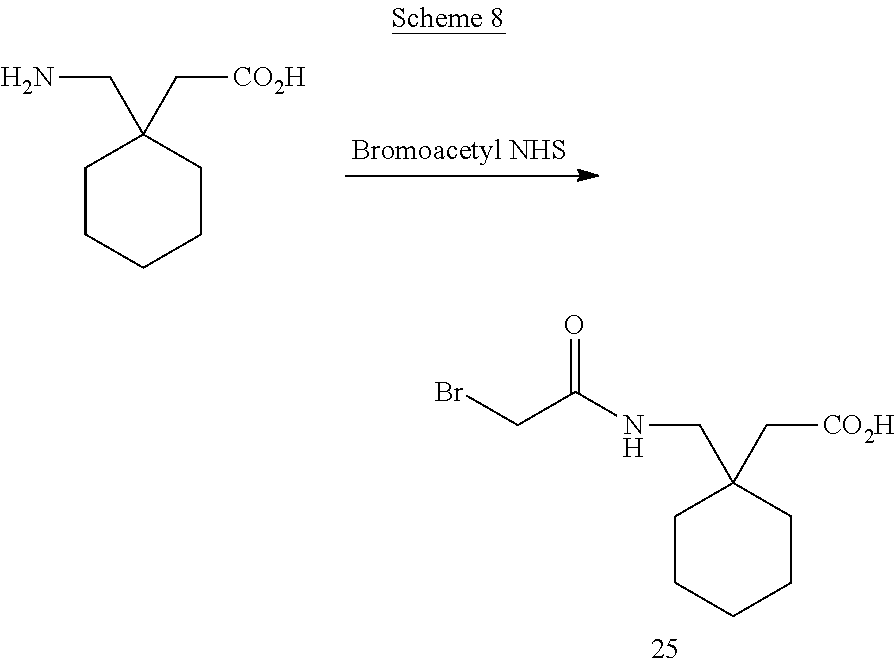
C1CCCCC1(C[CO2H])CN.C1CCCCC1(C[CO2H])CNC(CBr)=O
